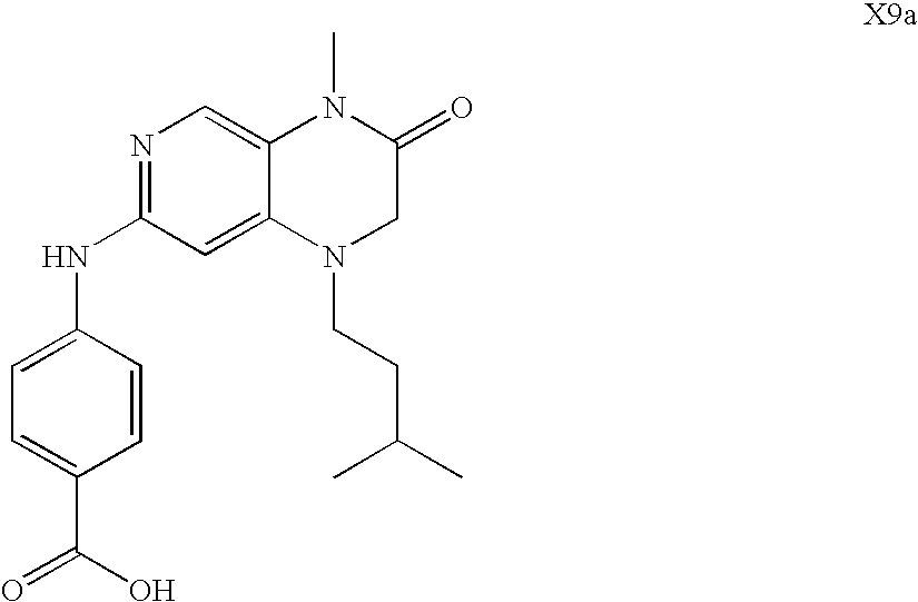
N1=C(NC2=CC=C(C(O)=O)C=C2)C=C2C(=C1)N(C)C(=O)CN2CCC(C)C
